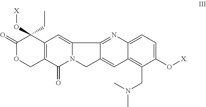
C1(=O)OCC2=C(C1(O[X])CC)C=C1N(C2=O)CC2=CC3=C(CN(C)C)C(O[X])=CC=C3N=C12
